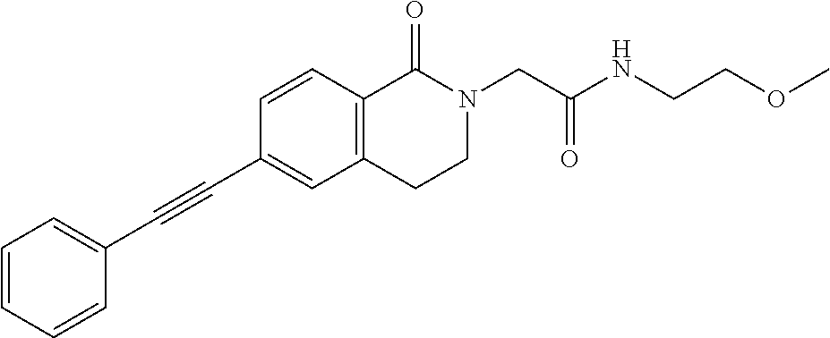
C1=CC=CC(C#CC2=CC3=C(C=C2)C(=O)N(CC(NCCOC)=O)CC3)=C1
